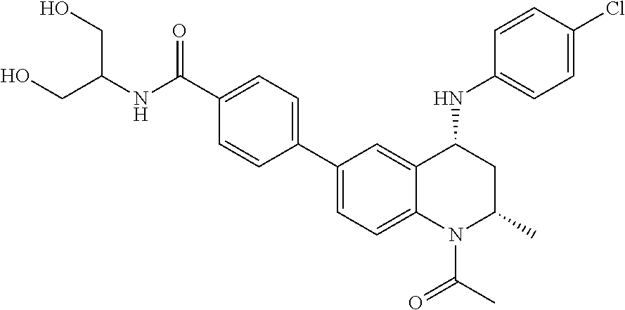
OCC(NC(C1=CC=C(C2=CC=C3C(=C2)C(NC2=CC=C(Cl)C=C2)CC(C)N3C(C)=O)C=C1)=O)CO
